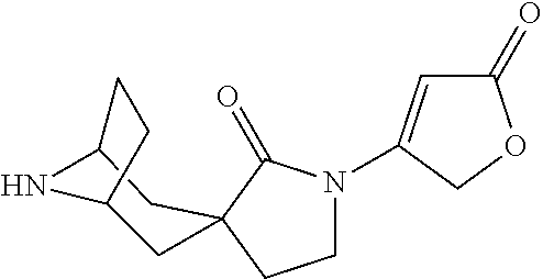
C1N(C2=CC(=O)OC2)C(=O)C2(C1)CC1NC(C2)CC1
